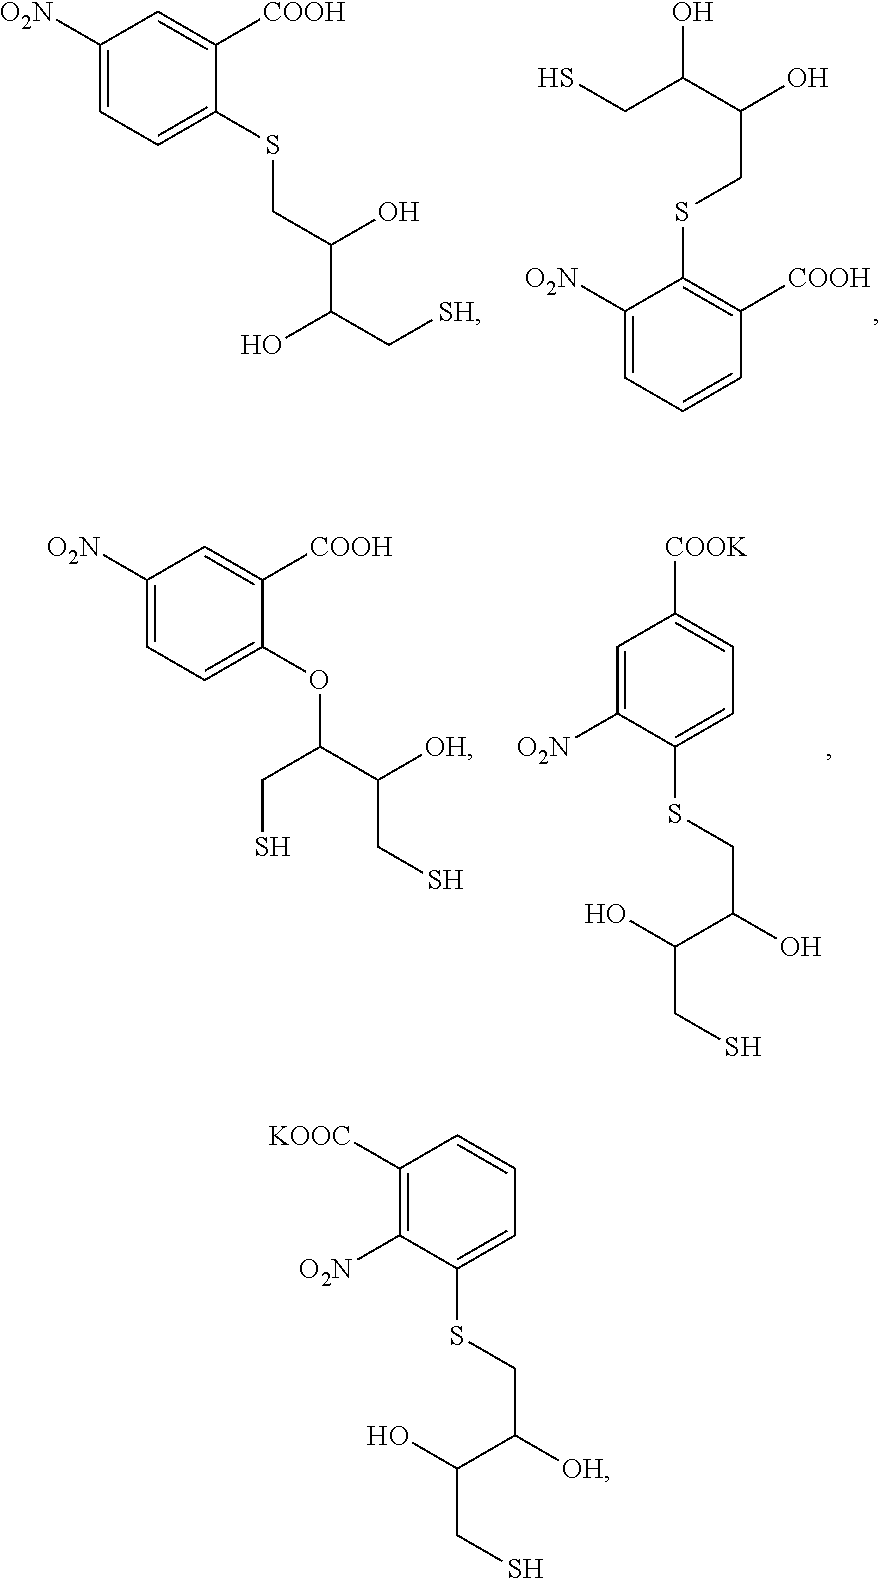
C1([O2N])=CC=C(OC(C(CS)[OH])CS)C([COOH])=C1.C1=C([O2N])C(SCC(O)C(O)CS)=CC=C1[COOK].C1([O2N])=CC=CC([COOH])=C1SCC(O)C(CS)O.C1([O2N])=CC=C(SCC(C(C[SH])O)O)C([COOH])=C1.C1([KOOC])=C([O2N])C(SCC([OH])C(O)CS)=CC=C1
